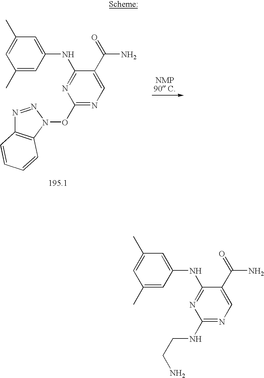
N1(OC2=NC=C(C(=O)N)C(NC3=CC(C)=CC(C)=C3)=N2)N=NC2=C1C=CC=C2.[195.1].N1=C(NC2=CC(C)=CC(C)=C2)C(C(=O)N)=CN=C1NCCN
